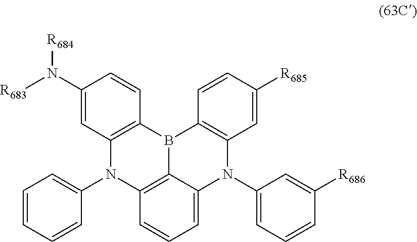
C1=C2C3=C(C=C1)N(C1=CC=CC=C1)C1=C(B3C3=C(N2C2=CC=CC([R686])=C2)C=C([R685])C=C3)C=CC(N([R683])[R684])=C1
